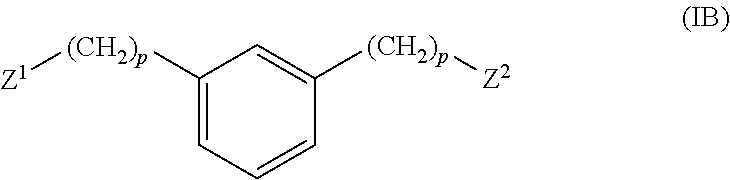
C1([(CH2)p][Z1])=CC=CC([(CH2)p][Z2])=C1
